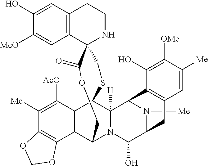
C12=C(C3(NCC1)C(=O)OCC1C4=C(C(SC3)C3([H])N1C(O)C1N([Me])C3C3=C(C=C([Me])C([OMe])=C3O)C1)C([AcO])=C([Me])C1=C4OCO1)C=C([MeO])C(O)=C2
